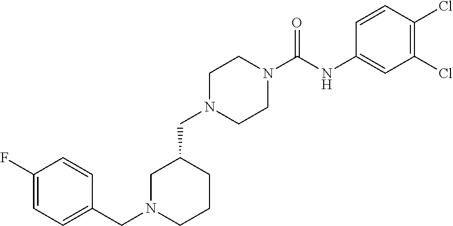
C1(CN2CCN(C(=O)NC3=CC(Cl)=C(Cl)C=C3)CC2)CN(CC2=CC=C(F)C=C2)CCC1
